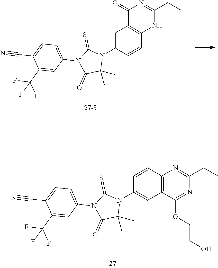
C1=CC(N2C(=S)N(C3=CC=C(C#N)C(C(F)(F)F)=C3)C(=O)C2(C)C)=CC2=C1NC(CC)=NC2=O.C12=C(C=CC(N3C(=S)N(C4=CC=C(C#N)C(C(F)(F)F)=C4)C(=O)C3(C)C)=C1)N=C(CC)N=C2OCCO
